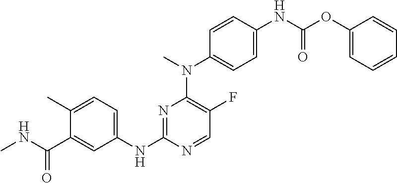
N1=C(NC2=CC=C(C)C(C(NC)=O)=C2)N=CC(F)=C1N(C1=CC=C(NC(OC2=CC=CC=C2)=O)C=C1)C
